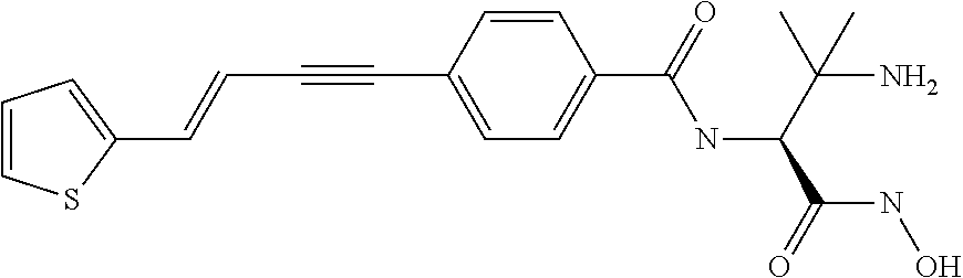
C1(C=CC#CC2=CC=C(C(NC(C(N)(C)C)C(NO)=O)=O)C=C2)=CC=CS1
